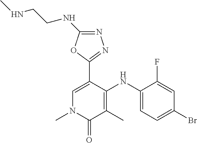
C1(NC2=CC=C(Br)C=C2F)=C(C)C(=O)N(C)C=C1C1=NN=C(NCCNC)O1
